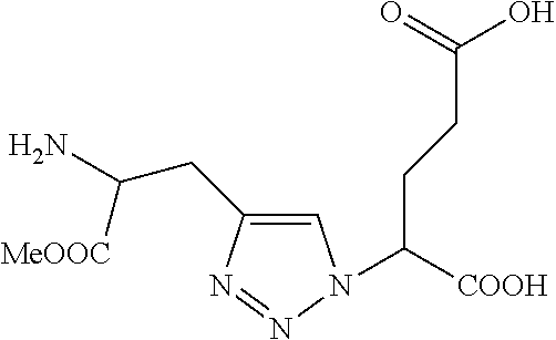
C1=C(CC(N)[MeOOC])N=NN1C([COOH])CCC(O)=O
